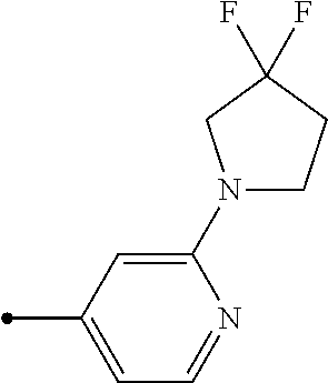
C1(N2CCC(F)(F)C2)=CC(C)=CC=N1
